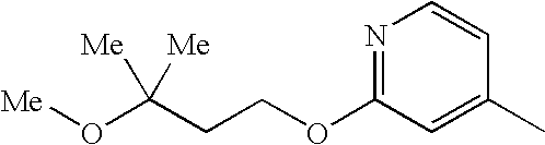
N1=C(OCCC(O[Me])([Me])[Me])C=C(C)C=C1
